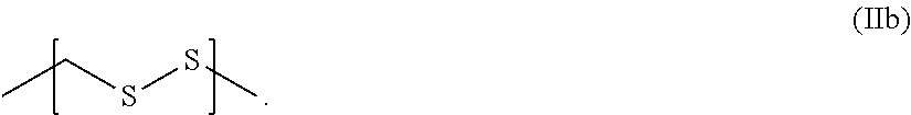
CCSSC
